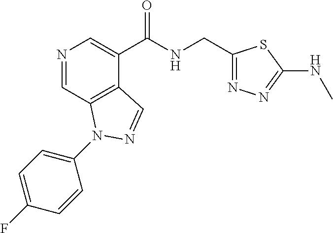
N1=CC2=C(C(C(NCC3=NN=C(NC)S3)=O)=C1)C=NN2C1=CC=C(F)C=C1
